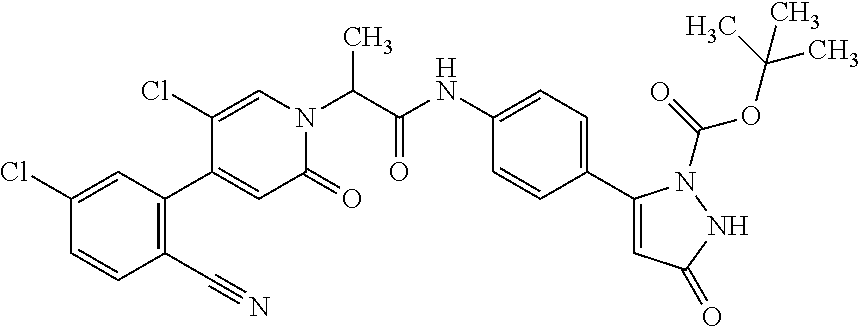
C1(C#N)=C(C2=CC(=O)N(C(C(NC3=CC=C(C4=CC(=O)NN4C(=O)OC(C)(C)C)C=C3)=O)C)C=C2Cl)C=C(Cl)C=C1
